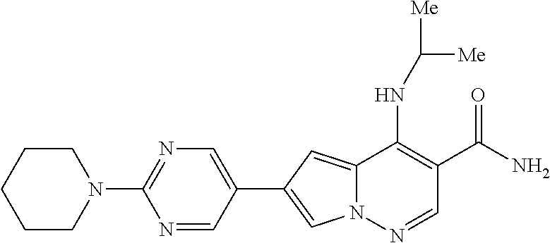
N12C(=CC(C3=CN=C(N4CCCCC4)N=C3)=C1)C(NC([Me])[Me])=C(C(N)=O)C=N2
